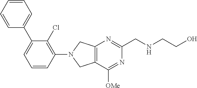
C12=C(C([OMe])=NC(CNCCO)=N1)CN(C1=C(Cl)C(C3=CC=CC=C3)=CC=C1)C2
